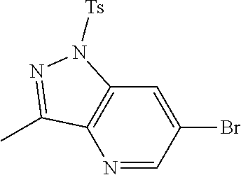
N1=CC(Br)=CC2=C1C(C)=NN2[Ts]
